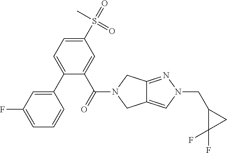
C12=CN(CC3C(F)(F)C3)N=C1CN(C(C1=CC(S(=O)(C)=O)=CC=C1C1=CC(F)=CC=C1)=O)C2
